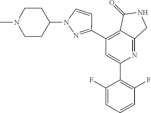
C1(C2=NN(C3CCN(C)CC3)C=C2)=C2C(=NC(C3=C(F)C=CC=C3F)=C1)CNC2=O
